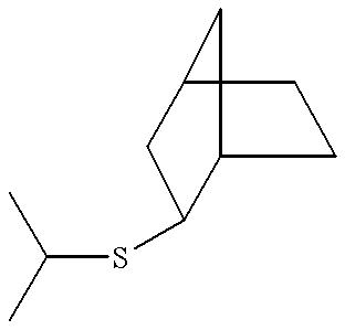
C(SC1CC2C3(C1CC3)C2)(C)C
